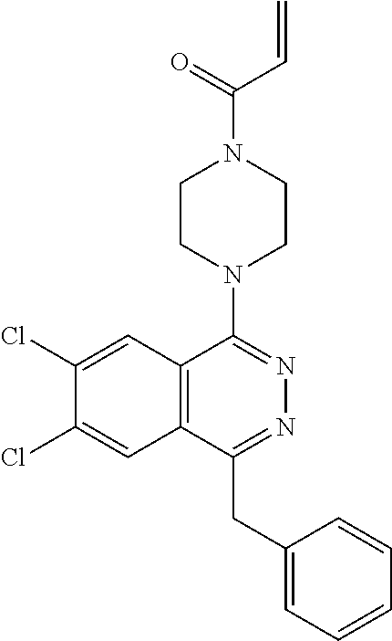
C12=C(C(CC3=CC=CC=C3)=NN=C1N1CCN(C(=O)C=C)CC1)C=C(Cl)C(Cl)=C2
